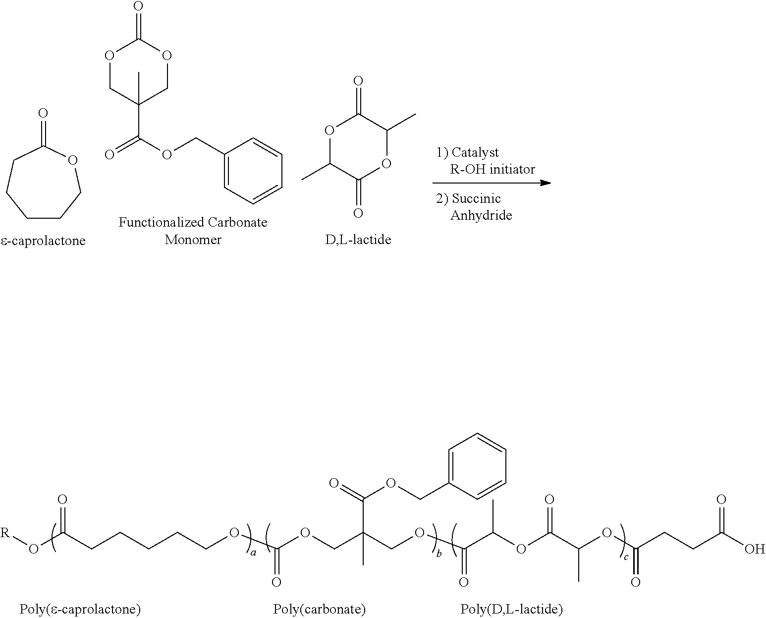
[R]OC(CCCCCOC(OCC(COC(C(OC(C(OC(=O)CCC(=O)O)C)=O)C)=O)(C(=O)OCC1=CC=CC=C1)C)=O)=O.C1CCOC(=O)CC1.O1C(C)C(=O)OC(C)C1=O.O1CC(C(OCC2=CC=CC=C2)=O)(C)COC1=O
